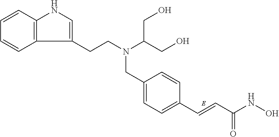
C1=CC2=C(C=C1)C(CCN(C(CO)CO)CC1=CC=C(C=CC(NO)=O)C=C1)=CN2
